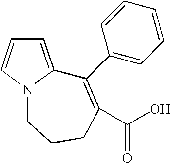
C1=C2N(C=C1)CCCC(C(O)=O)=C2C1=CC=CC=C1
